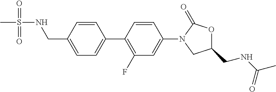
C(C1=CC=C(C2=C(F)C=C(N3C(=O)OC(CNC(C)=O)C3)C=C2)C=C1)NS(C)(=O)=O
